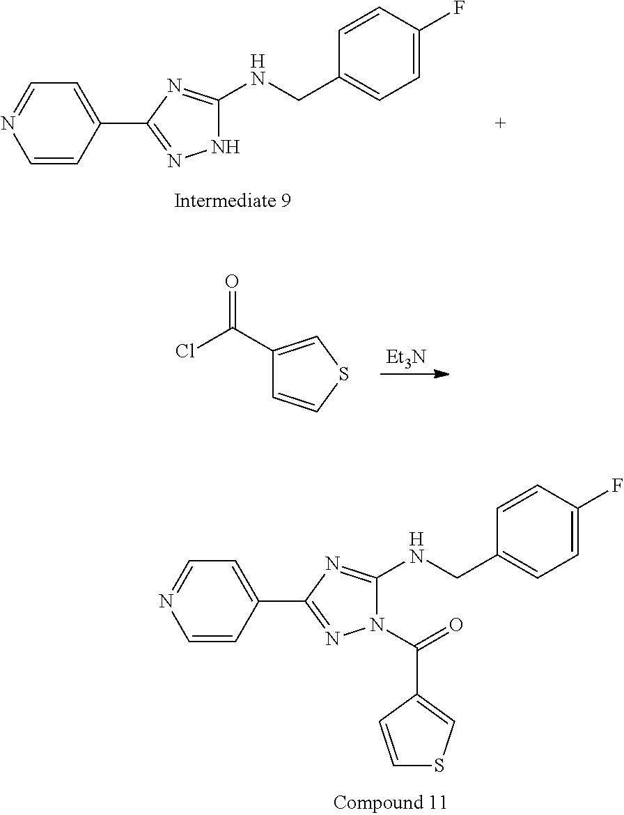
[Et3N].ClC(C1=CSC=C1)=O.C1=CC(C2=NNC(NCC3=CC=C(F)C=C3)=N2)=CC=N1.C1=CC(C2=NN(C(=O)C3=CSC=C3)C(NCC3=CC=C(F)C=C3)=N2)=CC=N1
